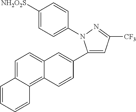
C1(C2=CC3=CC=C4C(=C3C=C2)C=CC=C4)=CC([CF3])=NN1C1=CC=C([NH2O2S])C=C1
